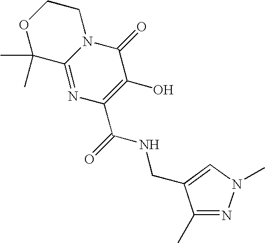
C12=NC(C(NCC3=CN(C)N=C3C)=O)=C(O)C(=O)N1CCOC2(C)C
